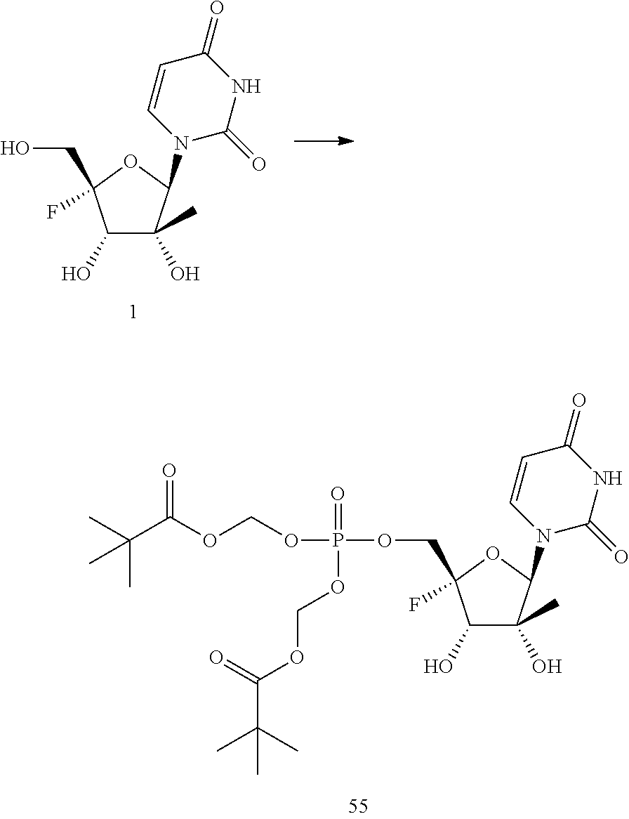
C1(O)C(O)(C)C(N2C(=O)NC(=O)C=C2)OC1(F)COP(OCOC(C(C)(C)C)=O)(=O)OCOC(C(C)(C)C)=O.C1(O)C(O)(C)C(N2C(=O)NC(=O)C=C2)OC1(F)CO
